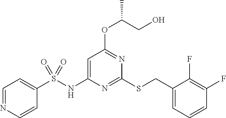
C1(CSC2=NC(NS(C3=CC=NC=C3)(=O)=O)=CC(OC(CO)C)=N2)=CC=CC(F)=C1F
